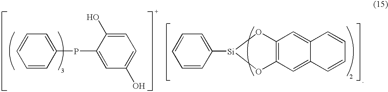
C12=C(C=C3C(=C1)C=CC=C3)O[Si](C1=CC=CC=C1)O2.C1=CC=CC(PC2=CC(O)=CC=C2O)=C1
